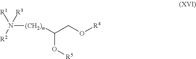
[(CH2)n](N([R1])([R2])[R3])C(O[R5])CO[R4]
